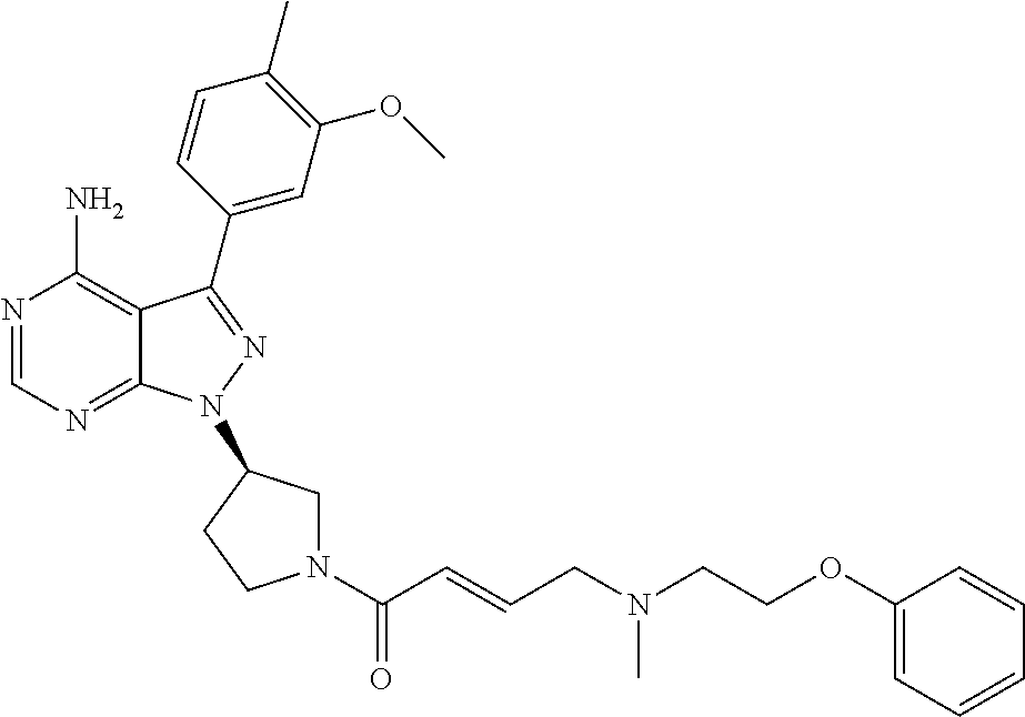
N1=CN=C2C(=C1N)C(C1=CC(OC)=C(C)C=C1)=NN2C1CN(C(C=CCN(CCOC2=CC=CC=C2)C)=O)CC1
